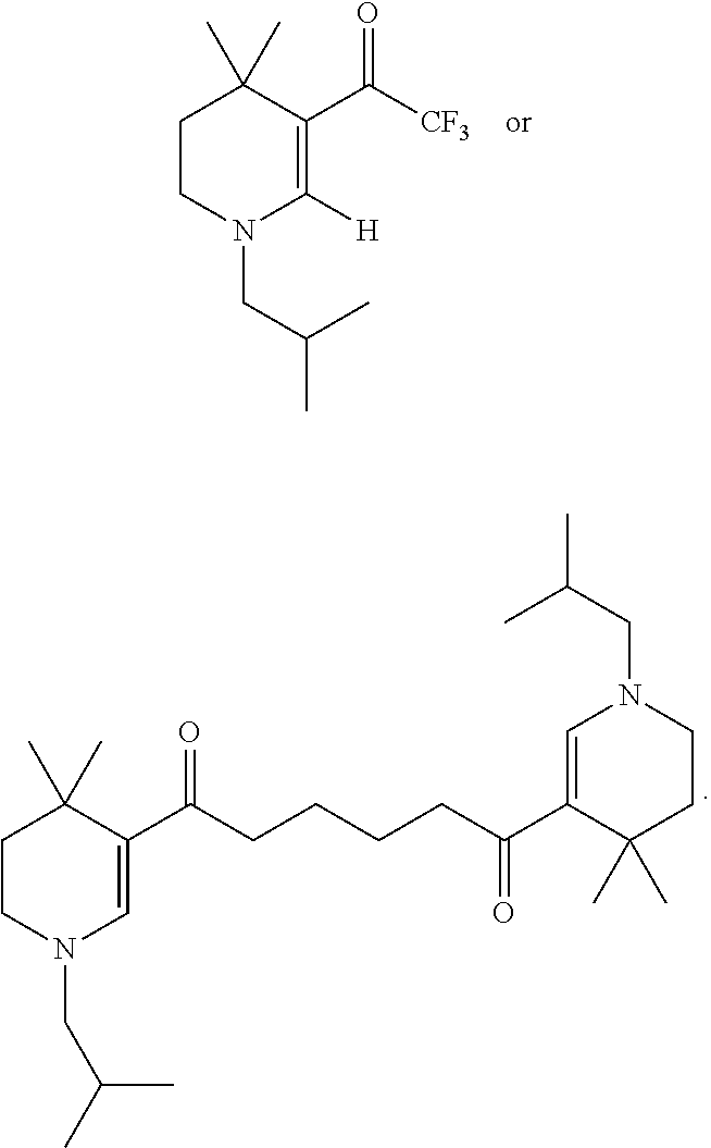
C1CN(CC(C)C)C([H])=C(C([CF3])=O)C1(C)C.C1CN(CC(C)C)C=C(C(CCCCC(C2=CN(CC(C)C)CCC2(C)C)=O)=O)C1(C)C
